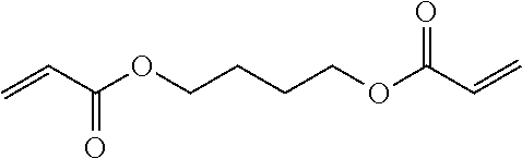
C=CC(OCCCCOC(C=C)=O)=O
